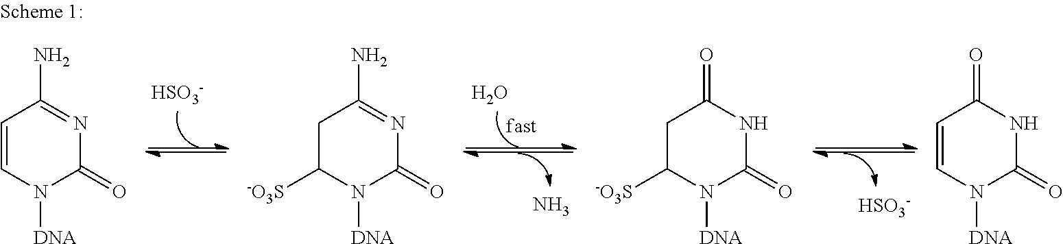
[HSO3-].[HSO3-].O.N.C1=CN([DNA])C(=O)N=C1N.C1C([-O3S])N([DNA])C(=O)N=C1N.C1C([-O3S])N([DNA])C(=O)NC1=O.C1=CN([DNA])C(=O)NC1=O
